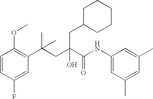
C1=CC(F)=CC(C(CC(C(NC2=CC(C)=CC(C)=C2)=O)(O)CC2CCCCC2)(C)C)=C1OC
